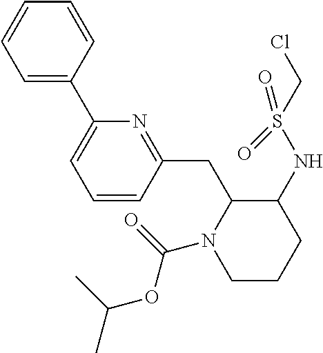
C(C)(C)OC(=O)N1CCCC(NS(CCl)(=O)=O)C1CC1=NC(C2=CC=CC=C2)=CC=C1
